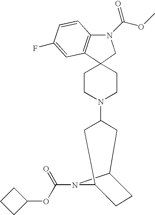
C12(CCN(C3CC4CCC(C3)N4C(OC3CCC3)=O)CC1)C1=C(N(C(OC)=O)C2)C=CC(F)=C1
